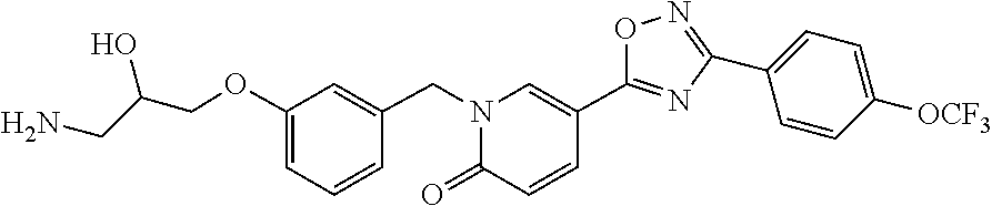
C1(OCC(O)CN)=CC=CC(CN2C=C(C3=NC(C4=CC=C([OCF3])C=C4)=NO3)C=CC2=O)=C1
